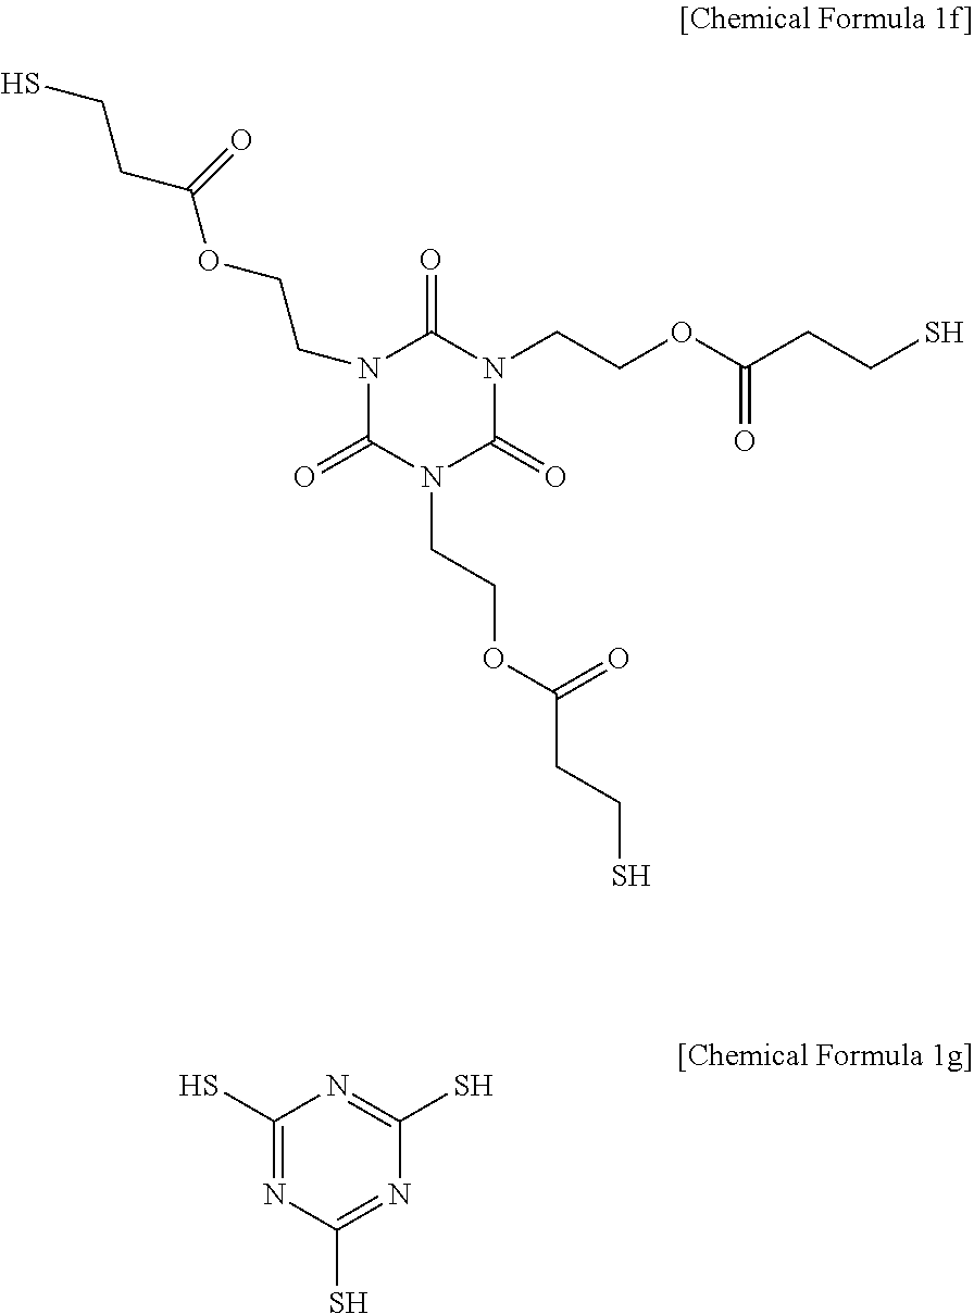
N1(CCOC(CCS)=O)C(=O)N(CCOC(CCS)=O)C(=O)N(CCOC(CCS)=O)C1=O.C1(S)=NC(S)=NC(S)=N1
